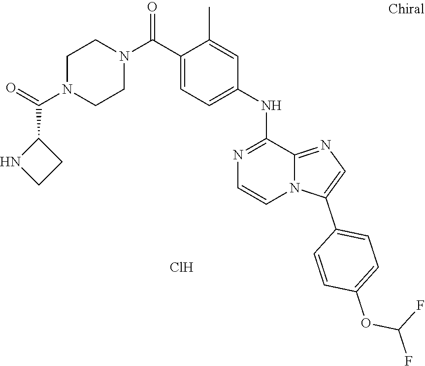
N1=C(NC2=CC=C(C(N3CCN(C(C4NCC4)=O)CC3)=O)C(C)=C2)C2=NC=C(C3=CC=C(OC(F)F)C=C3)N2C=C1.Cl
